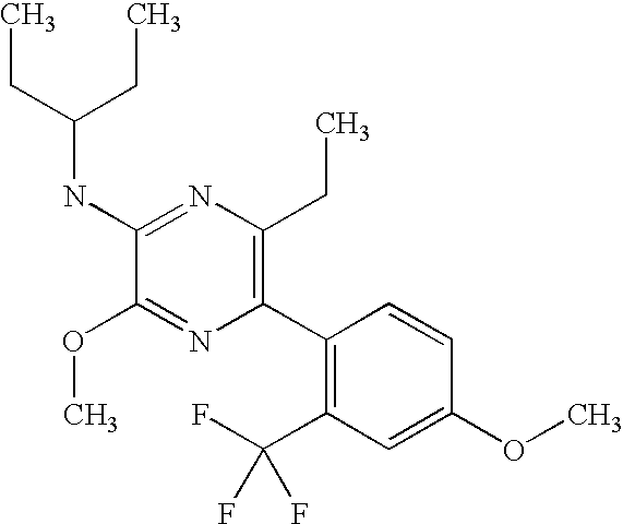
C1(NC(CC)CC)=NC(CC)=C(C2=C(C(F)(F)F)C=C(OC)C=C2)N=C1OC
